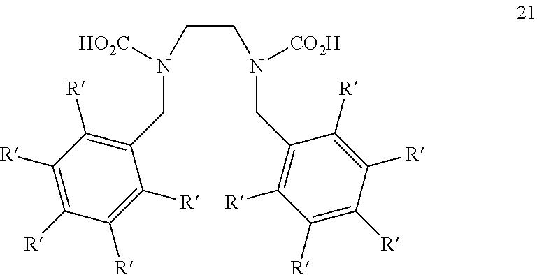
C(CN([CO2H])CC1=C([R])C([R])=C([R])C([R])=C1[R])N(CC1=C([R])C([R])=C([R])C([R])=C1[R])[HO2C]
